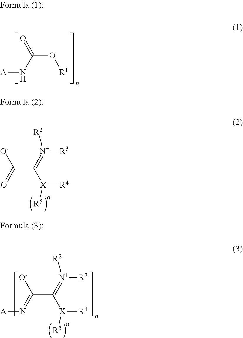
C(O[R1])(N[A])=O.C(C([X]([R4])[R5])=[N+]([R3])[R2])([O-])=N[A].C(C([X]([R4])[R5])=[N+]([R3])[R2])([O-])=O
